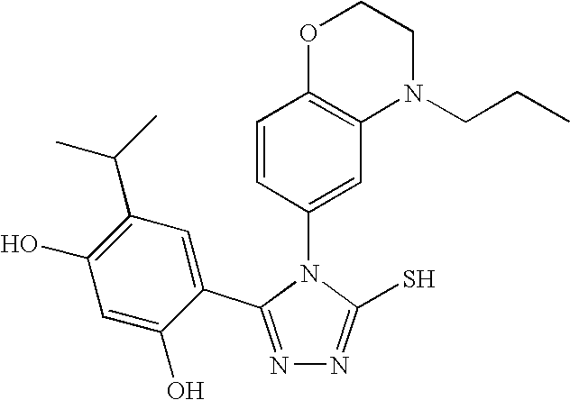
N1=C(C2=CC(C(C)C)=C(O)C=C2O)N(C2=CC3=C(C=C2)OCCN3CCC)C(S)=N1
